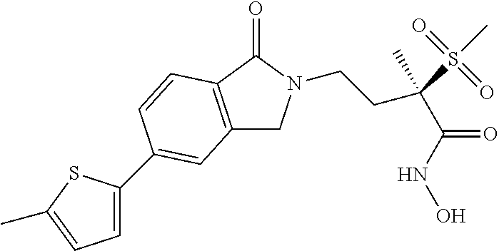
C12=C(C(=O)N(CCC(C(=O)NO)(S(C)(=O)=O)C)C1)C=CC(C1=CC=C(C)S1)=C2
